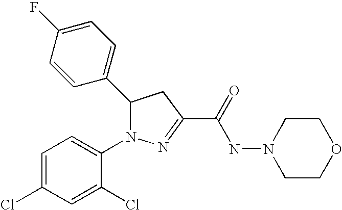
C1(C2N(C3=CC=C(Cl)C=C3Cl)N=C(C(=O)NN3CCOCC3)C2)=CC=C(F)C=C1
